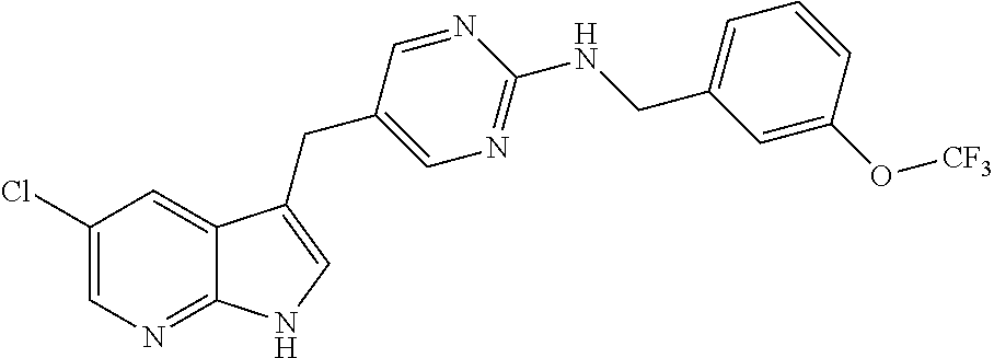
C1(Cl)=CN=C2C(=C1)C(CC1=CN=C(NCC3=CC=CC(O[CF3])=C3)N=C1)=CN2
